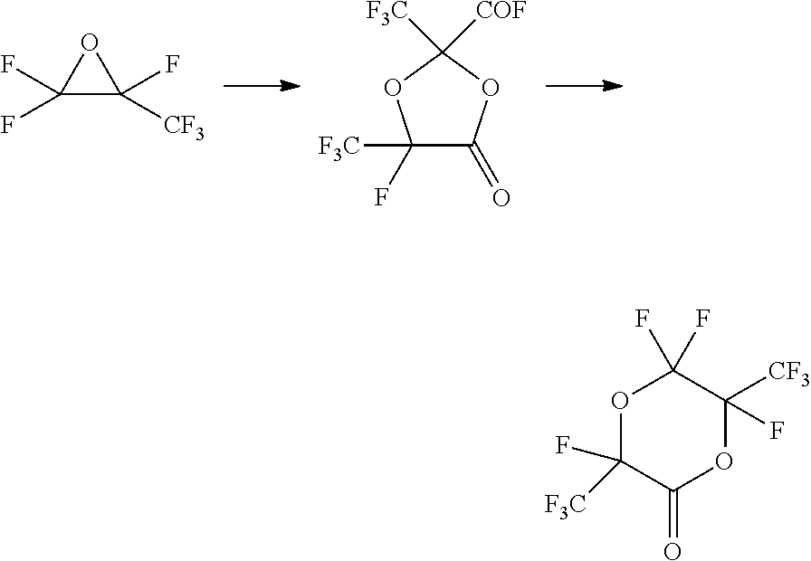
C1(F)(F)C(F)([CF3])O1.C1([F3C])(F)C(=O)OC([COF])([F3C])O1.O1C([F3C])(F)C(=O)OC(F)([CF3])C1(F)F
